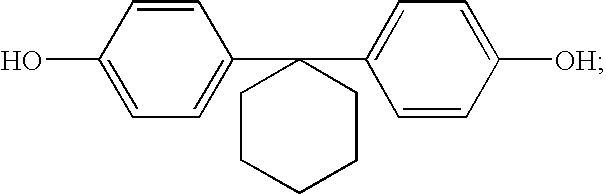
OC1=CC=C(C2(C3=CC=C([OH])C=C3)CCCCC2)C=C1
